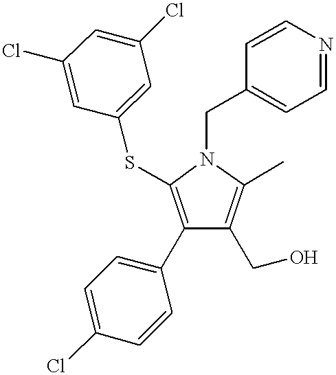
C1(C2=CC=C(Cl)C=C2)=C(SC2=CC(Cl)=CC(Cl)=C2)N(CC2=CC=NC=C2)C(C)=C1CO
